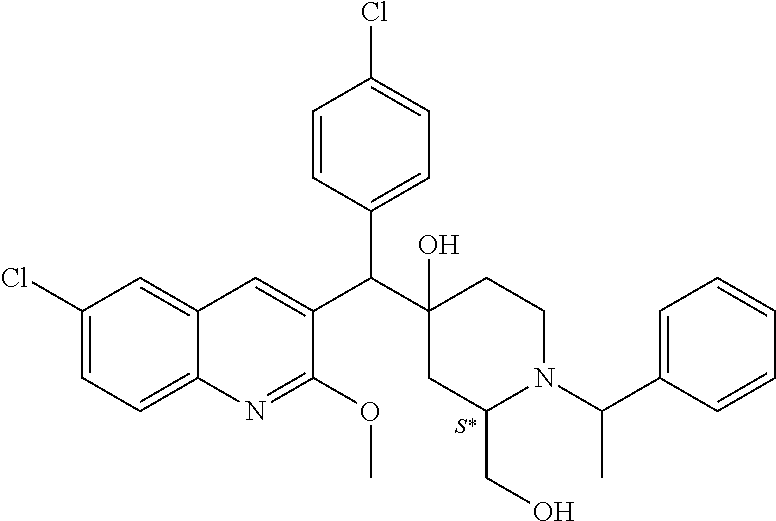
C1(Cl)=CC=C2C(=C1)C=C(C(C1(O)CC(CO)N(C(C3=CC=CC=C3)C)CC1)C1=CC=C(Cl)C=C1)C(OC)=N2.[S*]
